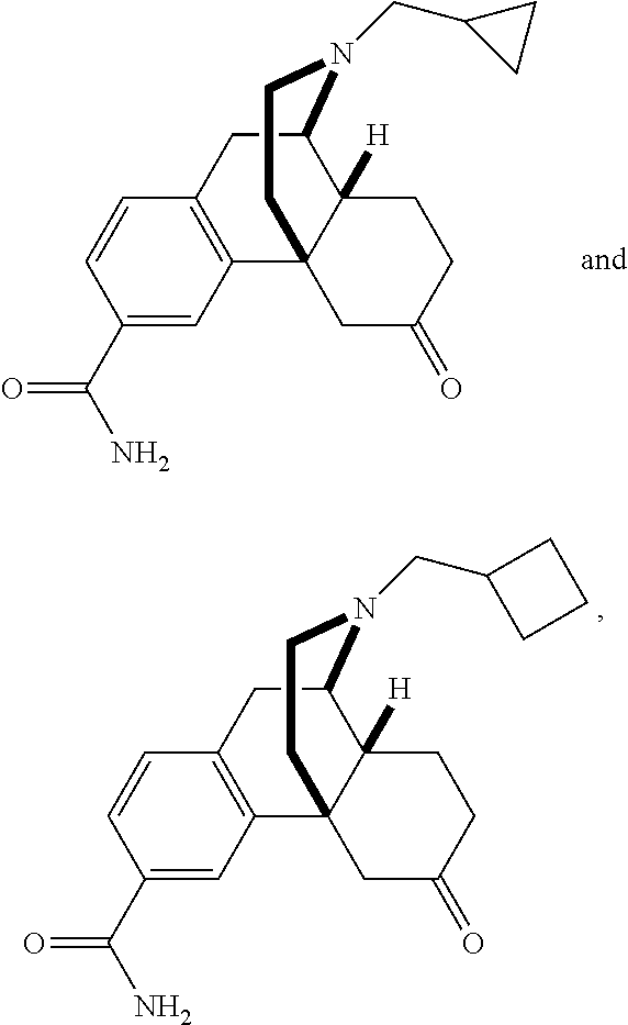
C1(C(=O)N)=CC2=C(C=C1)CC1C3([H])C2(CC(=O)CC3)CCN1CC1CC1.C1(C(=O)N)=CC2=C(C=C1)CC1C3([H])C2(CC(=O)CC3)CCN1CC1CCC1
